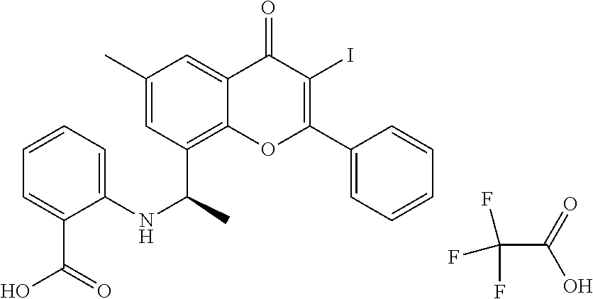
C1=C(C)C=C2C(=O)C(I)=C(C3=CC=CC=C3)OC2=C1C(NC1=CC=CC=C1C(O)=O)C.FC(F)(C(=O)O)F
